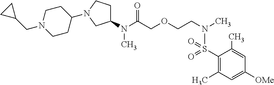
C(COCCN(C)S(C1=C(C)C=C([OMe])C=C1C)(=O)=O)(=O)N(C)C1CCN(C2CCN(CC3CC3)CC2)C1
